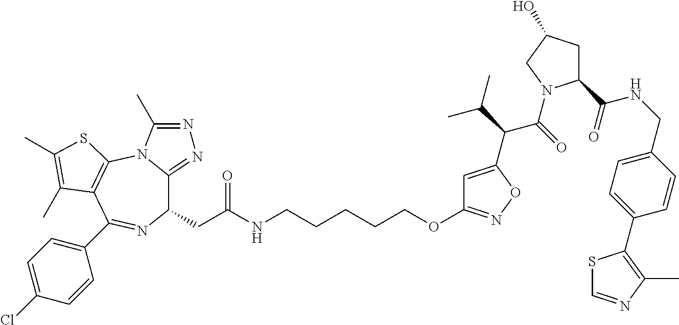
C1(CC(=O)NCCCCCOC2=NOC(C(C(C)C)C(=O)N3C(C(NCC4=CC=C(C5=C(C)N=CS5)C=C4)=O)CC(O)C3)=C2)C2=NN=C(C)N2C2=C(C(C3=CC=C(Cl)C=C3)=N1)C(C)=C(C)S2
